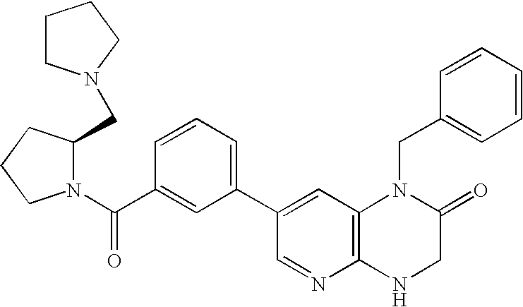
C1(C2=CC3=C(N=C2)NCC(=O)N3CC2=CC=CC=C2)=CC=CC(C(N2C(CN3CCCC3)CCC2)=O)=C1
